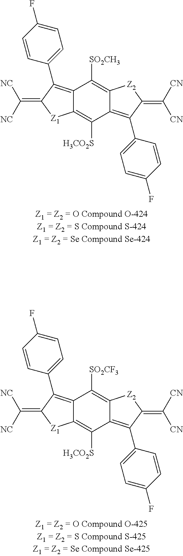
C12=C(C3=CC=C(F)C=C3)C(=C([NC])[NC])[Z1]C1=C([H3CO2S])C1=C(C3=CC=C(F)C=C3)C(=C([CN])[CN])[Z2]C1=C2[SO2CH3].C12=C(C3=CC=C(F)C=C3)C(=C([NC])[NC])[Z1]C1=C([H3CO2S])C1=C(C3=CC=C(F)C=C3)C(=C([CN])[CN])[Z2]C1=C2[SO2CF3]
